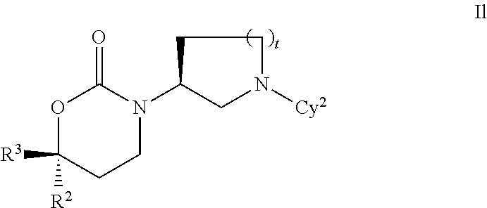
O1C([R3])([R2])CCN(C2CN([Cy2])CC2)C1=O
